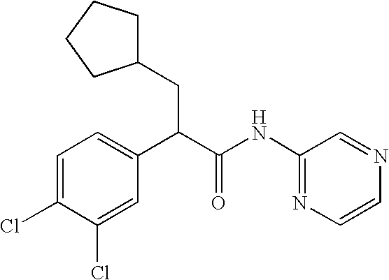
C1=C(Cl)C(Cl)=CC=C1C(C(NC1=NC=CN=C1)=O)CC1CCCC1
